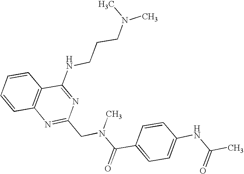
C1=CC2=C(C=C1)C(NCCCN(C)C)=NC(CN(C(C1=CC=C(NC(=O)C)C=C1)=O)C)=N2
